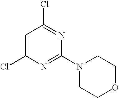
C1=C(Cl)N=C(N2CCOCC2)N=C1Cl
